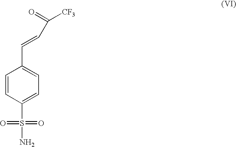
C1=CC(S(N)(=O)=O)=CC=C1C=CC(=O)[CF3]
